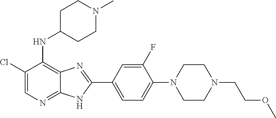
ClC1=CN=C2C(=C1NC1CCN(C)CC1)N=C(C1=CC=C(N3CCN(CCOC)CC3)C(F)=C1)N2
